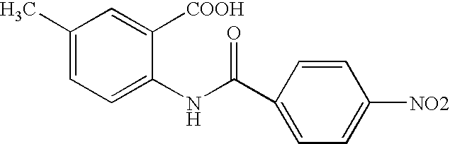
C1(C)=CC=C(NC(C2=CC=C([NO2])C=C2)=O)C([COOH])=C1
